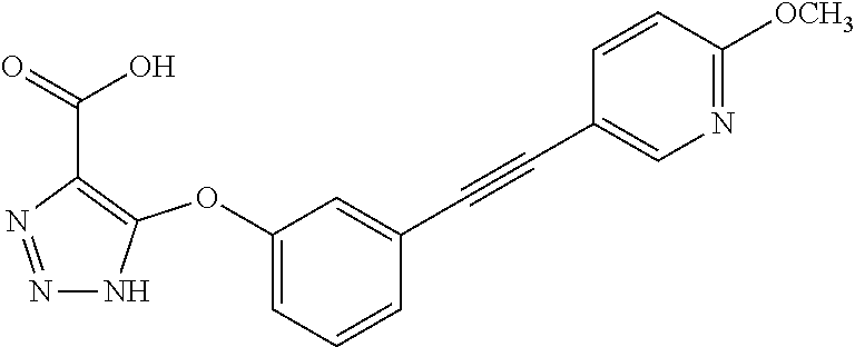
N1=NC(C(=O)O)=C(OC2=CC=CC(C#CC3=CN=C([OCH3])C=C3)=C2)N1
